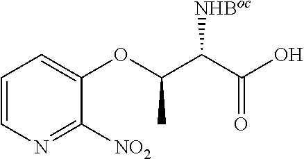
C1=CN=C([NO2])C(OC(C(C(O)=O)[NHBoc])C)=C1
